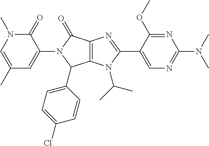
C1(C)=CN(C)C(=O)C(N2C(C3=CC=C(Cl)C=C3)C3=C(C2=O)N=C(C2=CN=C(N(C)C)N=C2OC)N3C(C)C)=C1
